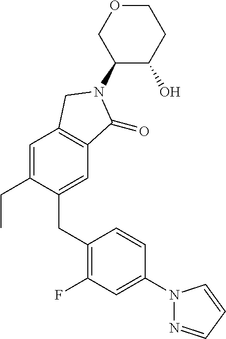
C1=C(CC)C(CC2=C(F)C=C(N3N=CC=C3)C=C2)=CC2=C1CN(C1C(O)CCOC1)C2=O
